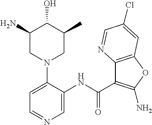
C1(N)CN(C2=CC=NC=C2NC(=O)C2=C(N)OC3=C2N=CC(Cl)=C3)CC(C)C1O
